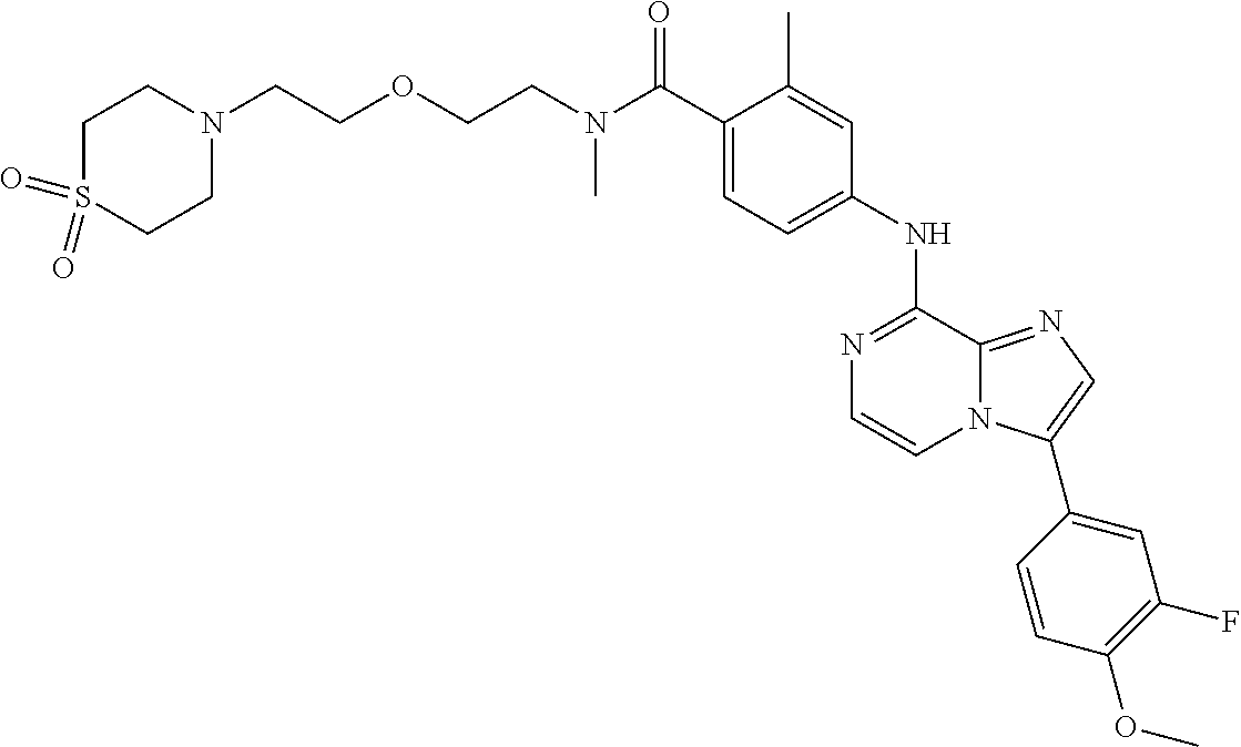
C(C1=CC=C(NC2=NC=CN3C2=NC=C3C2=CC(F)=C(OC)C=C2)C=C1C)(=O)N(CCOCCN1CCS(=O)(=O)CC1)C
